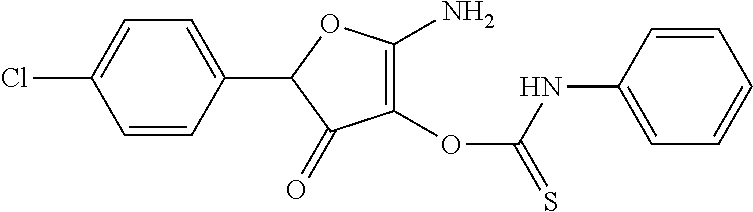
C1(OC(=S)NC2=CC=CC=C2)=C(N)OC(C2=CC=C(Cl)C=C2)C1=O
